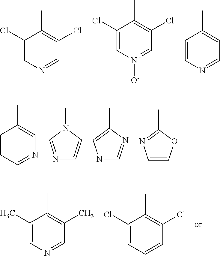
C1(Cl)=CN=CC(Cl)=C1C.C1(Cl)=C[N+]([O-])=CC(Cl)=C1C.C1=CN=CC=C1C.C1=CC=NC=C1C.N1=CN(C)C=C1.N1C=NC(C)=C1.C1=COC(C)=N1.C1(C)=CN=CC(C)=C1C.C1(Cl)=CC=CC(Cl)=C1C
